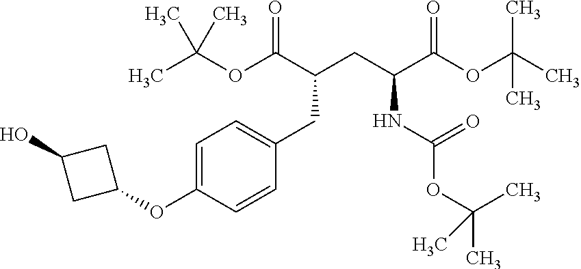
C(C(CC(C(OC(C)(C)C)=O)NC(OC(C)(C)C)=O)C(=O)OC(C)(C)C)C1=CC=C(OC2CC(O)C2)C=C1
